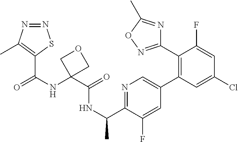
N1=C(C(NC(=O)C2(NC(=O)C3=C(C)N=NS3)COC2)C)C(F)=CC(C2=C(C3=NOC(C)=N3)C(F)=CC(Cl)=C2)=C1
